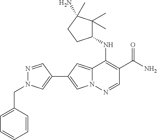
N12C(=CC(C3=CN(CC4=CC=CC=C4)N=C3)=C1)C(NC1C(C)(C)C(N)(C)CC1)=C(C(N)=O)C=N2
